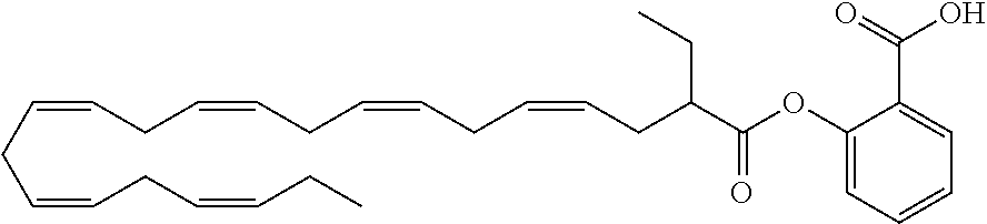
C(CC=CCC=CCC)=CCC=CCC=CCC=CCC(CC)C(=O)OC1=CC=CC=C1C(O)=O
